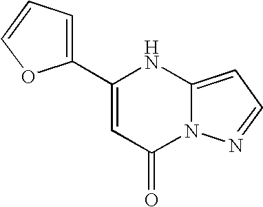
C1(C2=CC(=O)N3C(=CC=N3)N2)=CC=CO1
